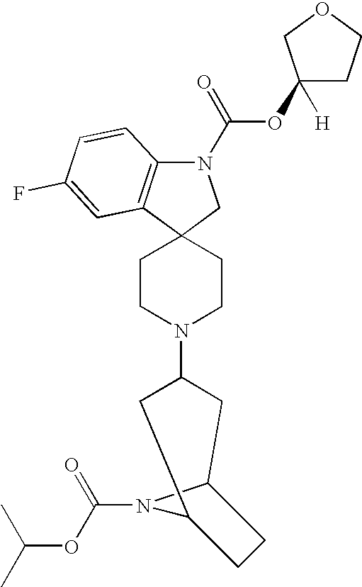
N1(C(=O)OC2([H])CCOC2)C2=C(C3(C1)CCN(C1CC4N(C(OC(C)C)=O)C(C1)CC4)CC3)C=C(F)C=C2
